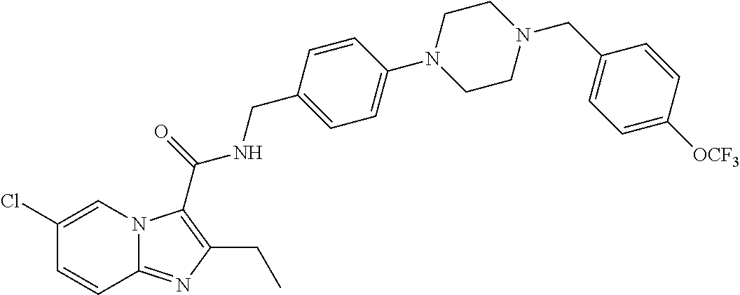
C1(Cl)=CN2C(=NC(CC)=C2C(=O)NCC2=CC=C(N3CCN(CC4=CC=C([OCF3])C=C4)CC3)C=C2)C=C1
